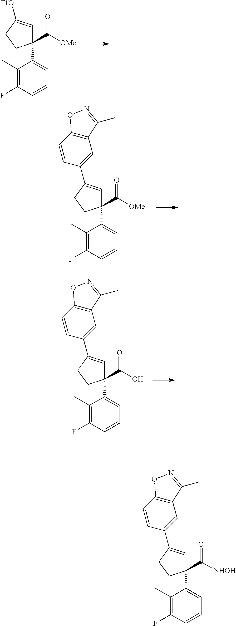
C1(C([NHOH])=O)(C2=CC=CC(F)=C2C)C=C(C2=CC3=C(C=C2)ON=C3C)CC1.C1(C([OMe])=O)(C2=CC=CC(F)=C2C)C=C([TfO])CC1.C1(C([OMe])=O)(C2=CC=CC(F)=C2C)C=C(C2=CC3=C(C=C2)ON=C3C)CC1.C1(C(O)=O)(C2=CC=CC(F)=C2C)C=C(C2=CC3=C(C=C2)ON=C3C)CC1
